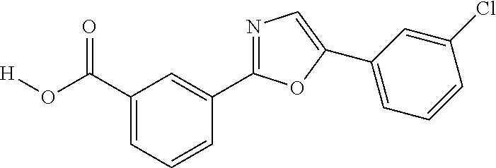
[H]OC(C1=CC=CC(C2=NC=C(C3=CC=CC(Cl)=C3)O2)=C1)=O
